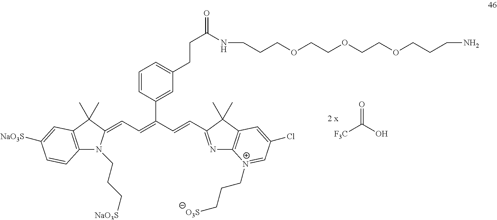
O=C(CCC1=CC=CC(C(=CC=C2N(CCC[NaO3S])C3=C(C2(C)C)C=C([NaO3S])C=C3)C=CC2=NC3=C(C2(C)C)C=C(Cl)C=[N+]3CCC[O3S])=C1)NCCCOCCOCCOCCCN.[F3C]C(=O)O
